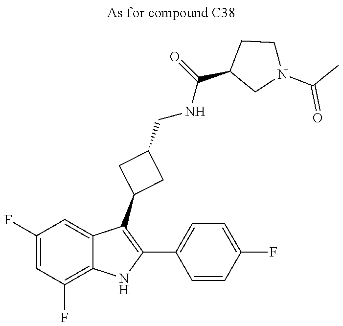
C1(F)=CC(F)=C2C(=C1)C(C1CC(CNC(C3CN(C(C)=O)CC3)=O)C1)=C(C1=CC=C(F)C=C1)N2
